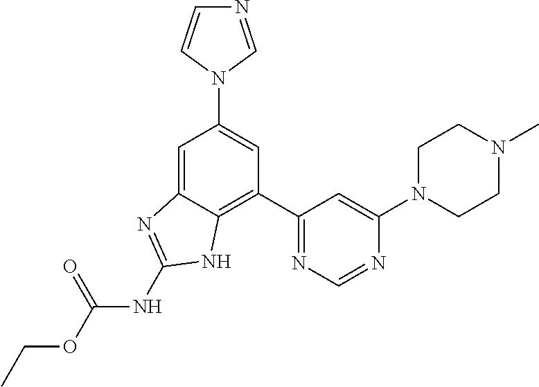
C1=C2C(=C(C3=NC=NC(N4CCN(C)CC4)=C3)C=C1N1C=CN=C1)NC(NC(OCC)=O)=N2
